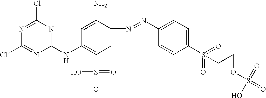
C1(NC2=C(S(=O)(=O)O)C=C(N=NC3=CC=C(S(=O)(=O)CCOS(=O)(=O)O)C=C3)C(N)=C2)=NC(Cl)=NC(Cl)=N1
